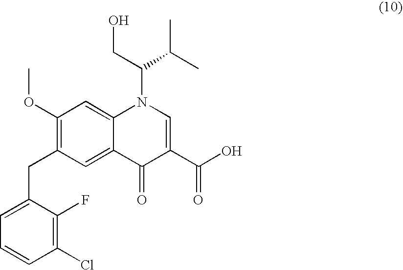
C1(OC)=C(CC2=CC=CC(Cl)=C2F)C=C2C(=C1)N(C(C(C)C)CO)C=C(C(O)=O)C2=O
